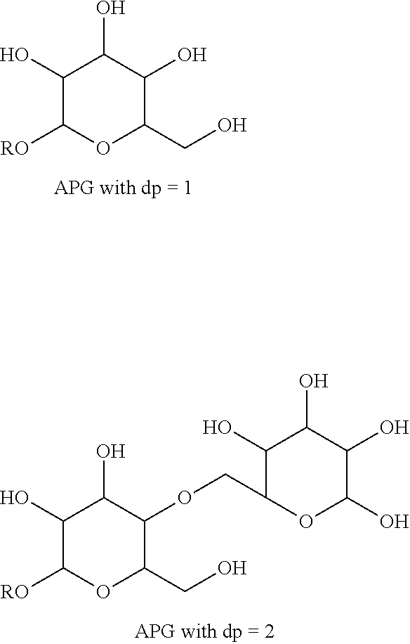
C1(O)C([RO])OC(CO)C(O)C1O.C1(O)C([RO])OC(CO)C(OCC2C(O)C(O)C(O)C(O)O2)C1O
